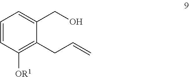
C1=CC([OR1])=C(CC=C)C(CO)=C1
